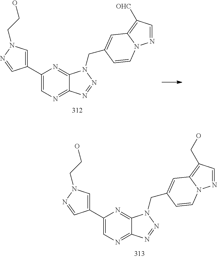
C12=NC=C(C3=CN(CCO)N=C3)N=C1N(CC1=CC3=C(CO)C=NN3C=C1)N=N2.C12=NC=C(C3=CN(CCO)N=C3)N=C1N(CC1=CC3=C([OHC])C=NN3C=C1)N=N2
